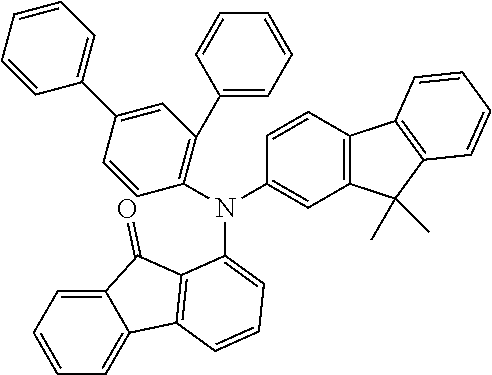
N(C1=CC2=C(C=C1)C1=C(C2(C)C)C=CC=C1)(C1=C(C2=CC=CC=C2)C=C(C2=CC=CC=C2)C=C1)C1=CC=CC2=C1C(=O)C1=CC=CC=C12
